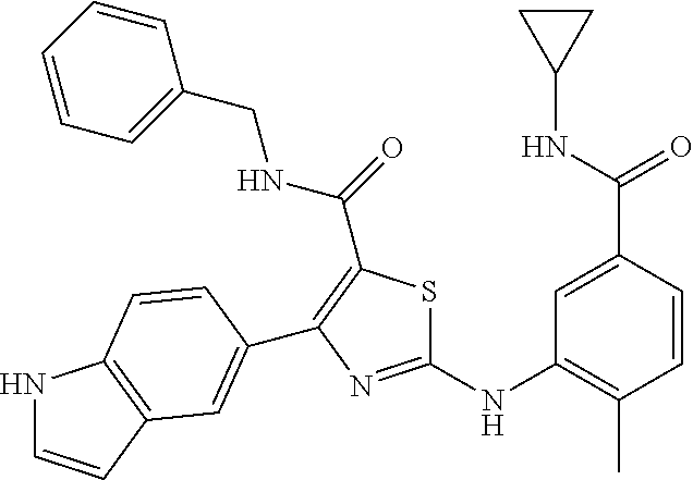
C1(NC2=C(C)C=CC(C(NC3CC3)=O)=C2)=NC(C2=CC3=C(NC=C3)C=C2)=C(C(=O)NCC2=CC=CC=C2)S1
